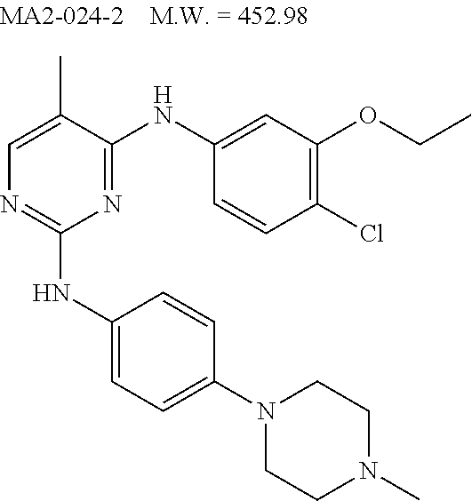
C1=C(C)C(NC2=CC(OCC)=C(Cl)C=C2)=NC(NC2=CC=C(N3CCN(C)CC3)C=C2)=N1
